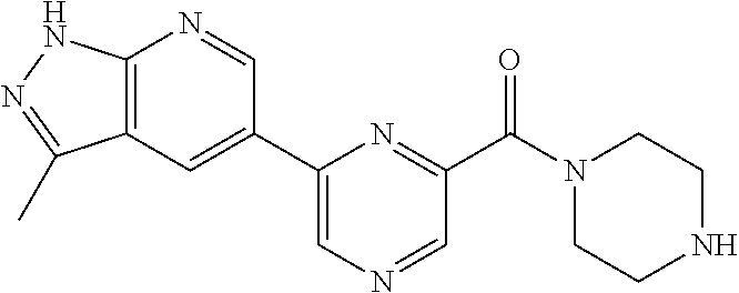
C1=C(C2=CC3=C(N=C2)NN=C3C)N=C(C(N2CCNCC2)=O)C=N1
